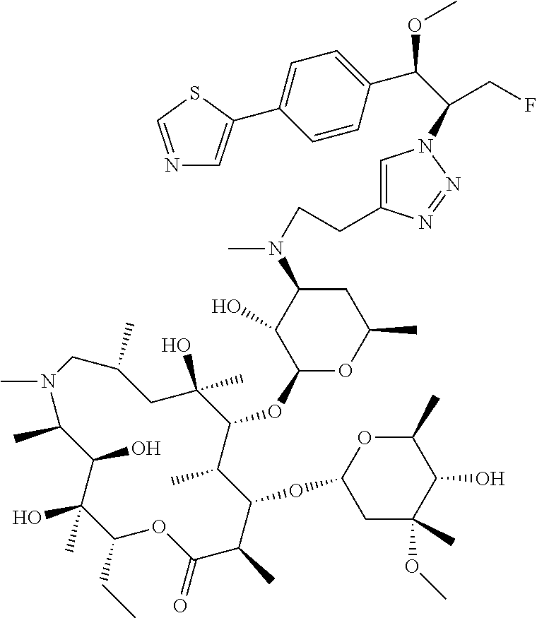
C1(O)(C)C(CC)OC(=O)C(C)C(OC2CC(OC)(C)C(O)C(C)O2)C(C)C(OC2OC(C)CC(N(C)CCC3=CN(C(CF)C(C4=CC=C(C5=CN=CS5)C=C4)OC)N=N3)C2O)C(C)(O)CC(C)CN(C)C(C)C1O
